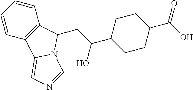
C1=CC2=C(C=C1)C(CC(O)C1CCC(C(O)=O)CC1)N1C2=CN=C1
